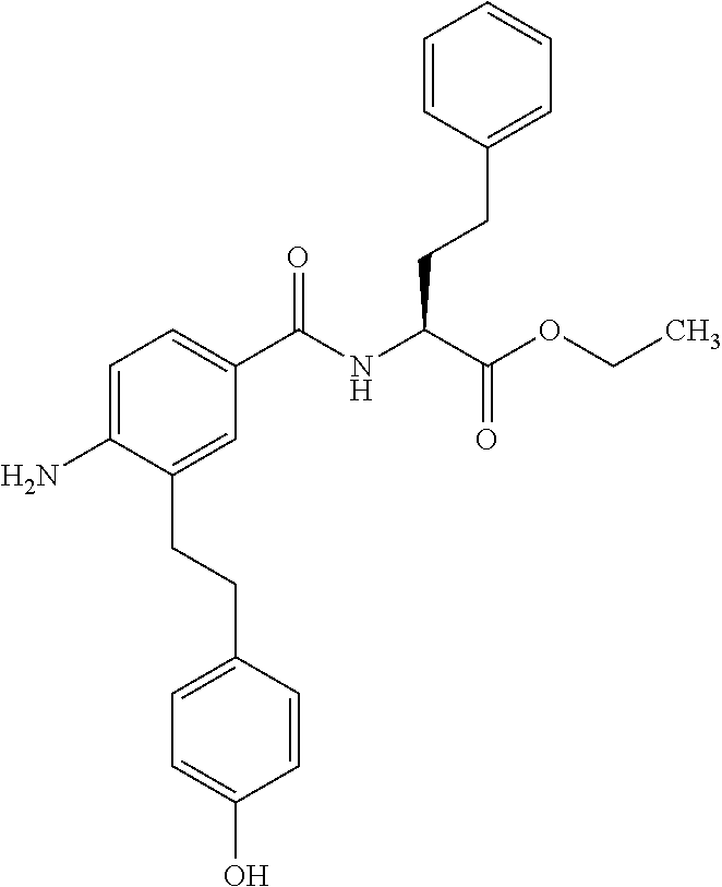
C1=C(N)C(CCC2=CC=C(O)C=C2)=CC(C(NC(C(OCC)=O)CCC2=CC=CC=C2)=O)=C1
